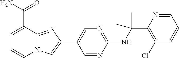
C1(C(NC2=NC=C(C3=CN4C(=N3)C(C(N)=O)=CC=C4)C=N2)(C)C)=C(Cl)C=CC=N1
